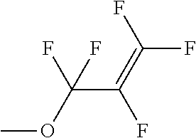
COC(C(=C(F)F)F)(F)F
